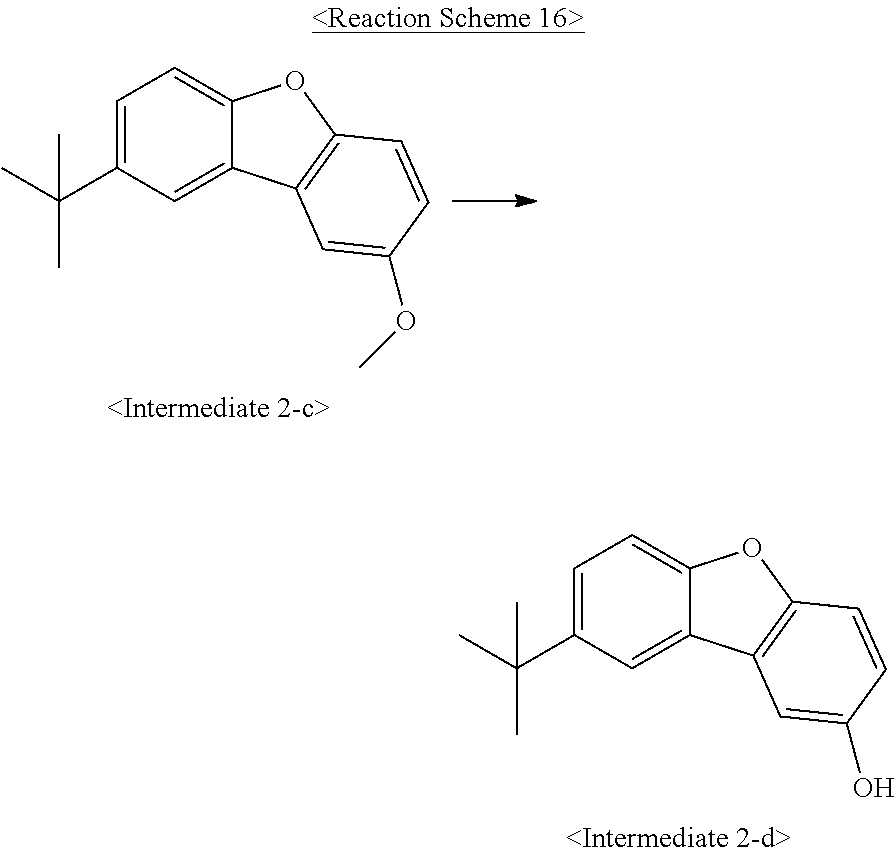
C1=C(C(C)(C)C)C=C2C(=C1)OC1=C2C=C(O)C=C1.C1=C(C(C)(C)C)C=C2C(=C1)OC1=C2C=C(OC)C=C1
